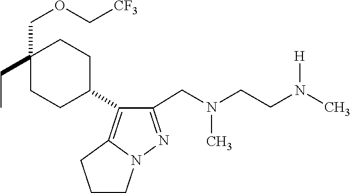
N(C)(CC1=NN2C(=C1C1CCC(COC[CF3])(CC)CC1)CCC2)CCN([H])C
